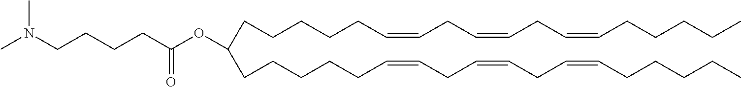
C(CCCCC=CCC=CCC=CCCCCC)C(CCCCCC=CCC=CCC=CCCCCC)OC(CCCCN(C)C)=O
